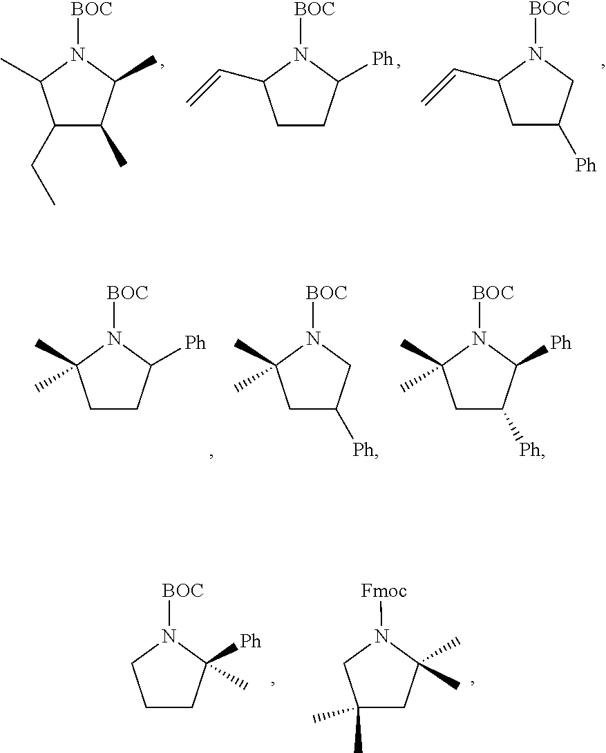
C1(CC)C(C)C(C)N([BOC])C1C.C1CC([Ph])N([BOC])C1C=C.C1C([Ph])CN([BOC])C1C=C.C1CC([Ph])N([BOC])C1(C)C.C1C([Ph])CN([BOC])C1(C)C.C1C([Ph])C([Ph])N([BOC])C1(C)C.C1CC([Ph])(C)N([BOC])C1.C1(C)(C)CC(C)(C)N([Fmoc])C1
